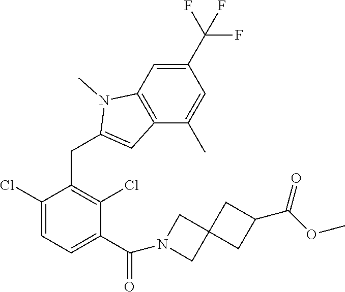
C1(Cl)=CC=C(C(=O)N2CC3(C2)CC(C(OC)=O)C3)C(Cl)=C1CC1=CC2=C(N1C)C=C(C(F)(F)F)C=C2C
